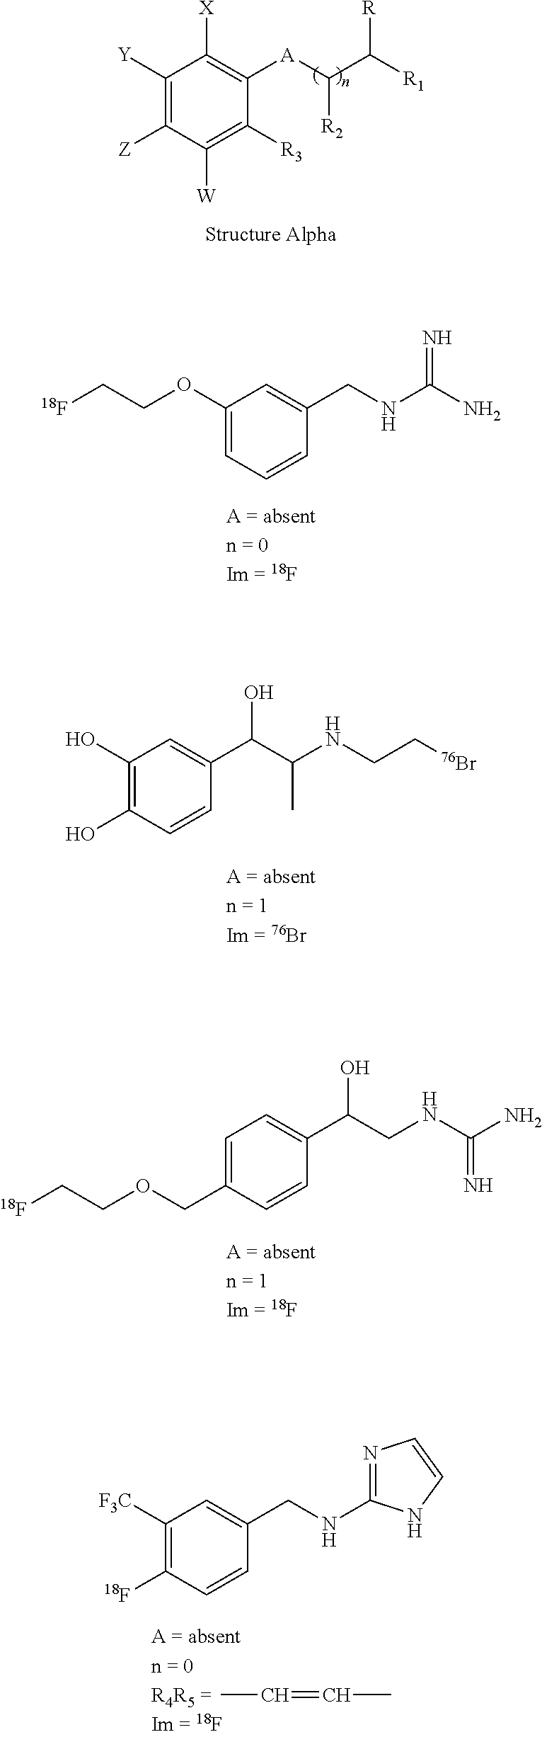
C1([Y])=C([Z])C([W])=C([R3])C([A]C([R2])C([R])[R1])=C1[X].[18F]CCOC1=CC=CC(CNC(=N)N)=C1.C1(O)=C(O)C=CC(C(O)C(C)NCC[76Br])=C1.C1=C(COCC[18F])C=CC(C(CNC(=N)N)O)=C1.CC=CC.C1([F3C])=C([18F])C=CC(CNC2=NC=CN2)=C1
